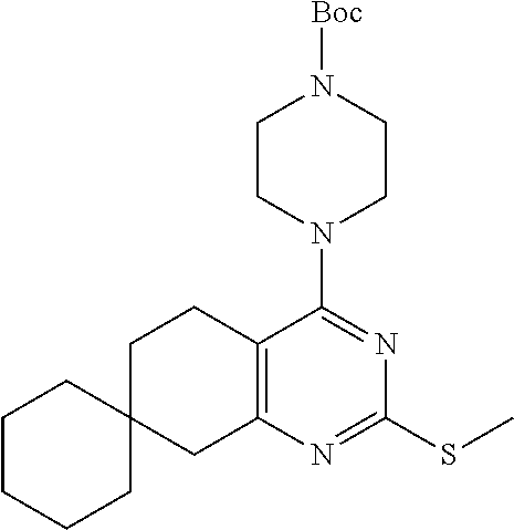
C1C2(CC3=C(C1)C(N1CCN([Boc])CC1)=NC(SC)=N3)CCCCC2
